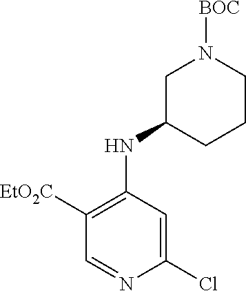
C1=NC(Cl)=CC(NC2CCCN([BOC])C2)=C1[EtO2C]
